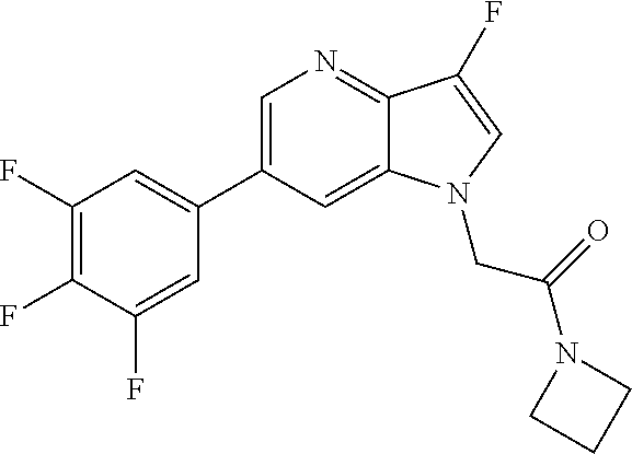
C1=C(C2=CC(F)=C(F)C(F)=C2)C=C2C(=N1)C(F)=CN2CC(N1CCC1)=O
